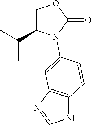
C1C(C(C)C)N(C2=CC3=C(NC=N3)C=C2)C(=O)O1
